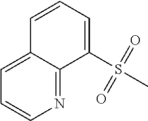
C1(S(C)(=O)=O)=CC=CC2=CC=CN=C12
